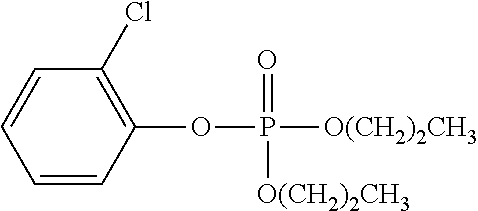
C1=CC(OP([O(CH2)2CH3])(=O)[O(CH2)2CH3])=C(Cl)C=C1
